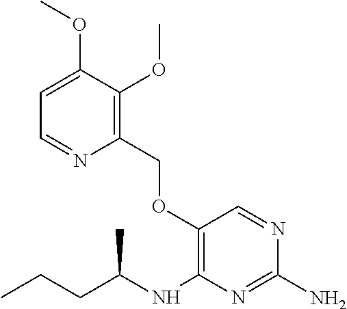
C1(OCC2=C(OC)C(OC)=CC=N2)=C(NC(CCC)C)N=C(N)N=C1
